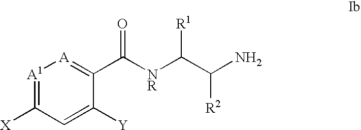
C1=C([Y])C(C(=O)[NR]C([R1])C([R2])N)=[A][A1]=C1[X]
